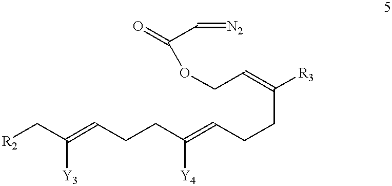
C(CC=C(CCC=C(C[R2])[Y3])[Y4])C(=CCOC(C=[N2])=O)[R3]
